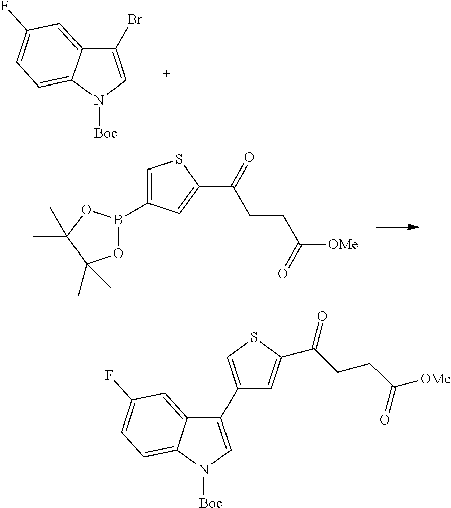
O1B(C2=CSC(C(=O)CCC([OMe])=O)=C2)OC(C)(C)C1(C)C.C1(Br)=CN([Boc])C2=CC=C(F)C=C12.C1(C2=CSC(C(CCC(=O)[OMe])=O)=C2)=CN([Boc])C2=CC=C(F)C=C12
